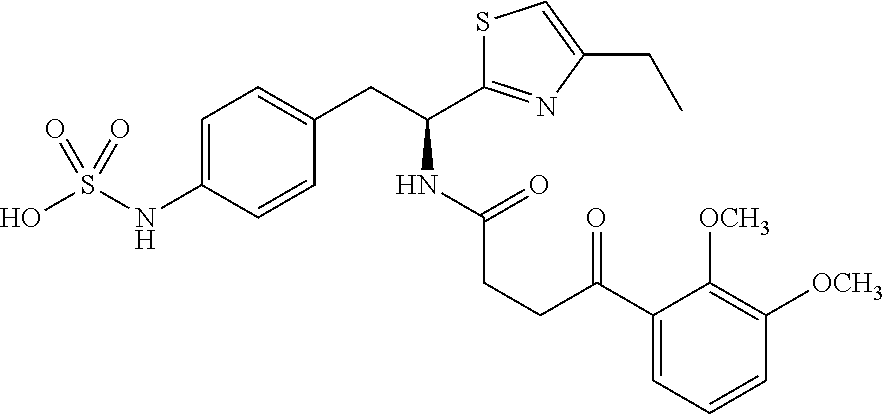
C1=C(NS(O)(=O)=O)C=CC(CC(C2=NC(CC)=CS2)NC(=O)CCC(C2=CC=CC([OCH3])=C2[OCH3])=O)=C1
